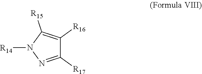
C1([R15])=C([R16])C([R17])=NN1[R14]
